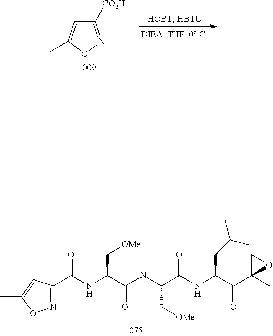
N(C(C(NC(C(NC(C(C1(C)OC1)=O)CC(C)C)=O)C[OMe])=O)C[OMe])C(=O)C1=NOC(C)=C1.C1([CO2H])=NOC(C)=C1
